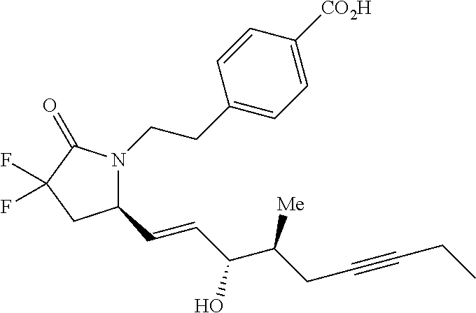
C(CC#CCC)(C(O)C=CC1N(CCC2=CC=C([CO2H])C=C2)C(=O)C(F)(F)C1)[Me]
